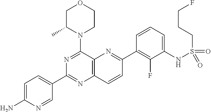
C12=C(C(N3CCOCC3C)=NC(C3=CC=C(N)N=C3)=N1)N=C(C1=C(F)C(NS(CCCF)(=O)=O)=CC=C1)C=C2
